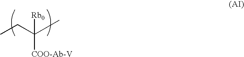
[COO-Ab-V]C([Rb0])(C)CC
